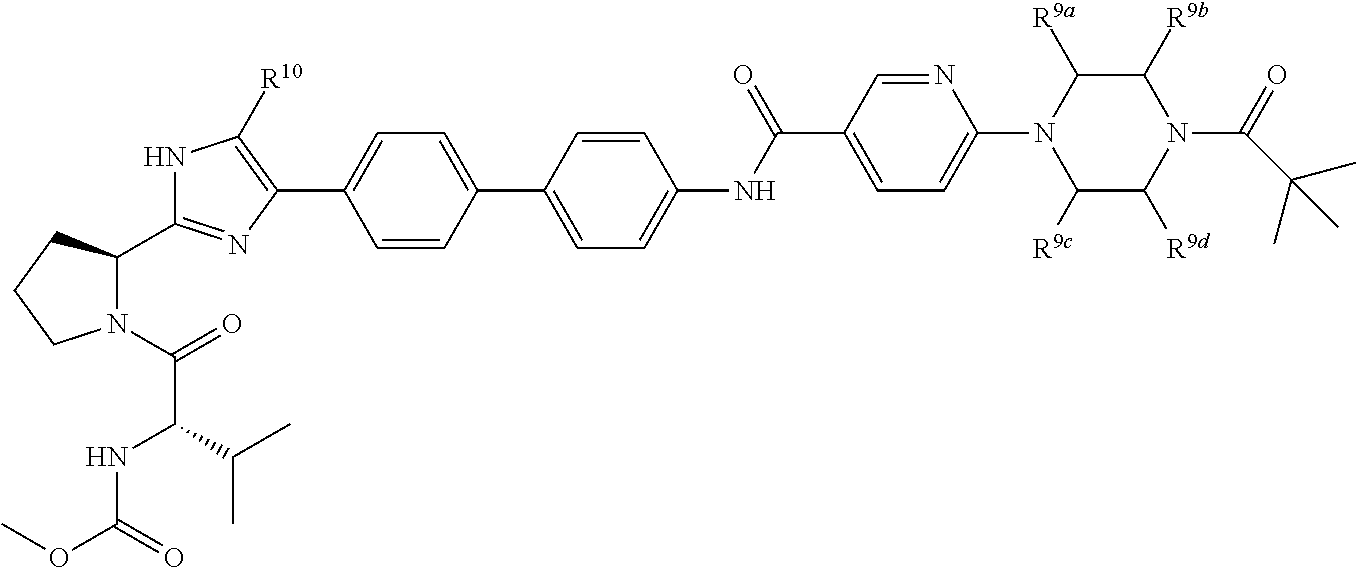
C1=CC(C2=CC=C(NC(C3=CC=C(N4C([R9c])C([R9d])N(C(C(C)(C)C)=O)C([R9b])C4[R9a])N=C3)=O)C=C2)=CC=C1C1=C([R10])NC(C2N(C(C(NC(OC)=O)C(C)C)=O)CCC2)=N1
